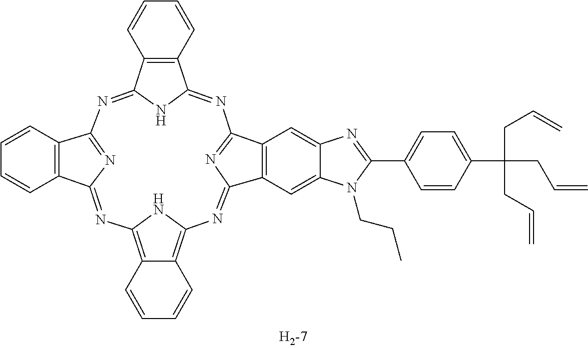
C12=C3C(=C(N1)N=C1C4=C(C(=N1)N=C1C5=C(C(=NC6=NC(=N2)C2=C6C=CC=C2)N1)C=CC=C5)C=C1C(=C4)N(CCC)C(C2=CC=C(C(CC=C)(CC=C)CC=C)C=C2)=N1)C=CC=C3
